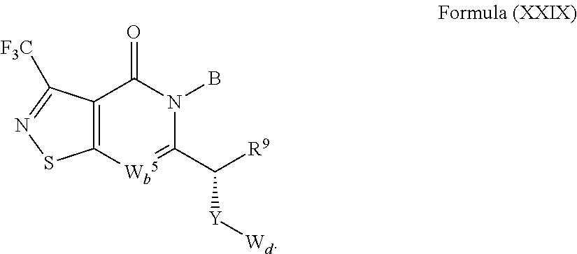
C12=C([Wb5]=C(C([Y][Wd])[R9])N(B)C1=O)SN=C2[F3C]
